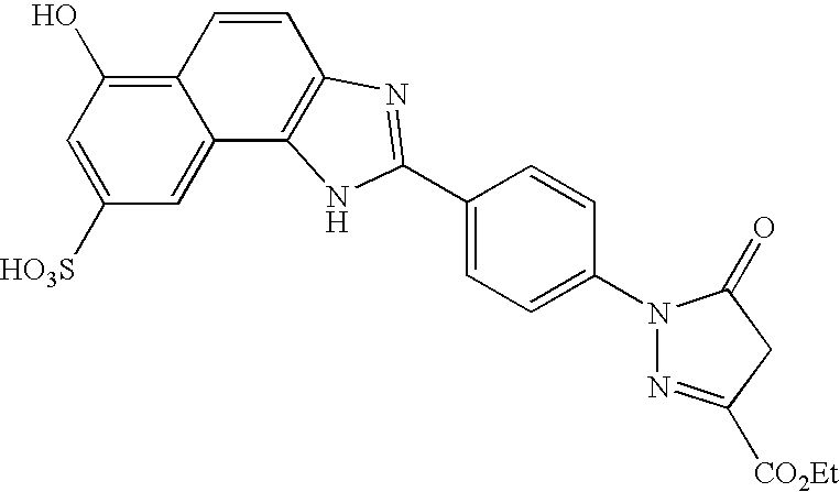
C12=C(O)C=C([HO3S])C=C1C1=C(C=C2)N=C(C2=CC=C(N3N=C([CO2Et])CC3=O)C=C2)N1
